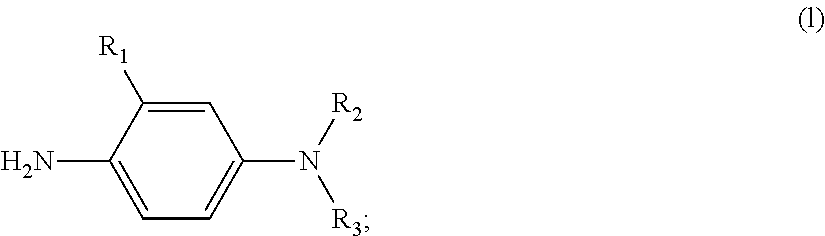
C1=C([R1])C(N)=CC=C1N([R2])[R3]
